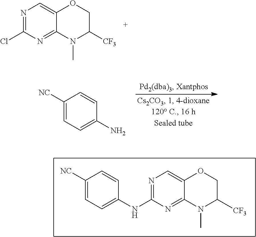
N1=C(NC2=CC=C([NC])C=C2)N=C2C(=C1)OCC([CF3])N2C.N1=C(Cl)N=C2C(=C1)OCC([CF3])N2C.C1([NC])=CC=C(N)C=C1
